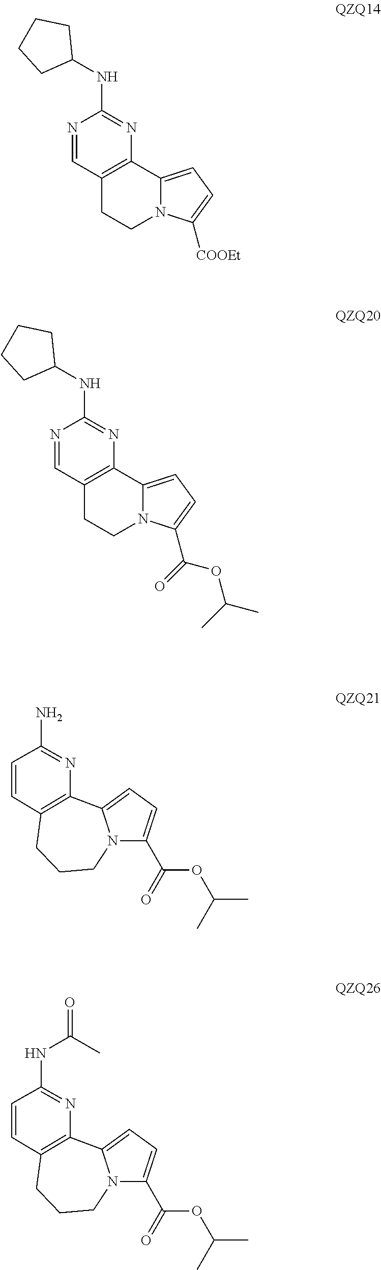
C12=C(N=C(NC3CCCC3)N=C1)C1=CC=C([COOEt])N1CC2.N12C(C(=O)OC(C)C)=CC=C1C1=C(CCC2)C=CC(N)=N1.C12=C(N=C(NC3CCCC3)N=C1)C1=CC=C(C(=O)OC(C)C)N1CC2.N12C(C(=O)OC(C)C)=CC=C1C1=C(CCC2)C=CC(NC(=O)C)=N1
